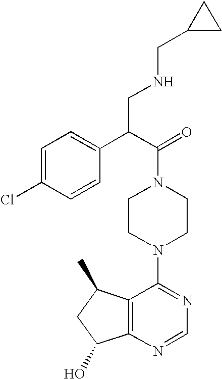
C12=C(N=CN=C1N1CCN(C(=O)C(C3=CC=C(Cl)C=C3)CNCC3CC3)CC1)C(O)CC2C
